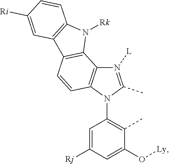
C1(N2C(C)=N([L])C3=C2C=CC2=C3N([Rk])C3=C2C=C([Ri])C=C3)=C(C)C(O[Ly])=CC([Rj])=C1
